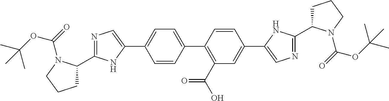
C1=CC(C2=C(C(O)=O)C=C(C3=CN=C(C4CCCN4C(=O)OC(C)(C)C)N3)C=C2)=CC=C1C1=CN=C(C2CCCN2C(=O)OC(C)(C)C)N1
